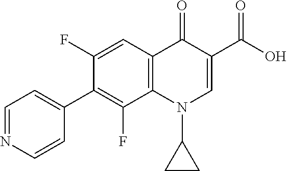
C1=NC=CC(C2=C(F)C3=C(C=C2F)C(=O)C(C(O)=O)=CN3C2CC2)=C1
